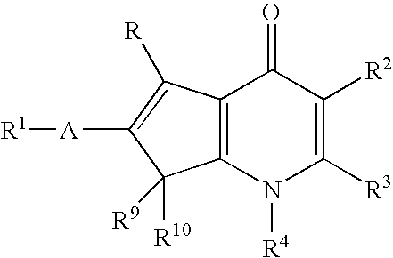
[R1][A]C1=C([R])C2=C(C1([R10])[R9])N([R4])C([R3])=C([R2])C2=O
